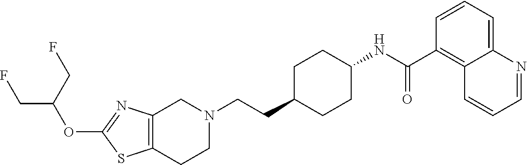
C(CC1CCC(NC(C2=C3C(=CC=C2)N=CC=C3)=O)CC1)N1CC2=C(CC1)SC(OC(CF)CF)=N2
